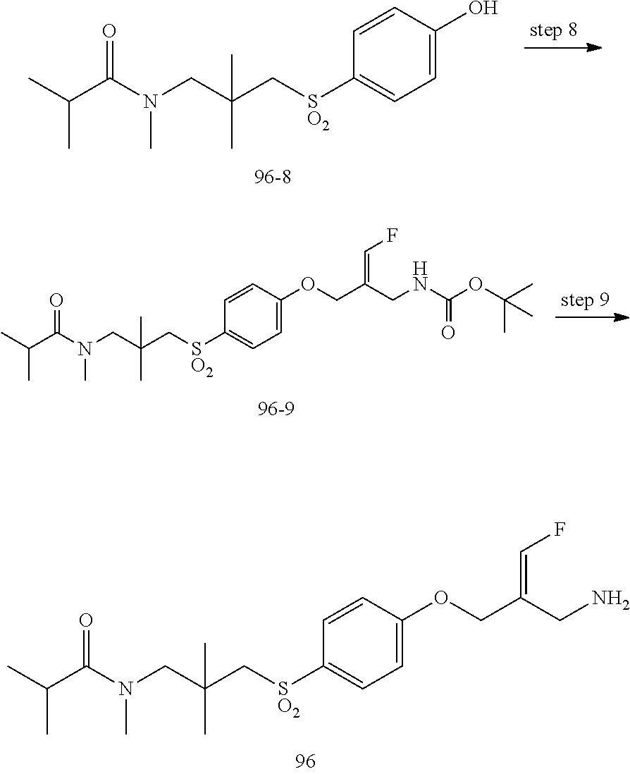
C(C[SO2]C1=CC=C(O)C=C1)(C)(C)CN(C(C(C)C)=O)C.C(C(CN)=CF)OC1=CC=C([SO2]CC(C)(C)CN(C(C(C)C)=O)C)C=C1.C(C(CNC(OC(C)(C)C)=O)=CF)OC1=CC=C([SO2]CC(C)(C)CN(C(C(C)C)=O)C)C=C1
